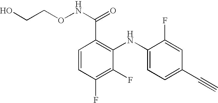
C1=CC(F)=C(F)C(NC2=CC=C(C#C)C=C2F)=C1C(NOCCO)=O
